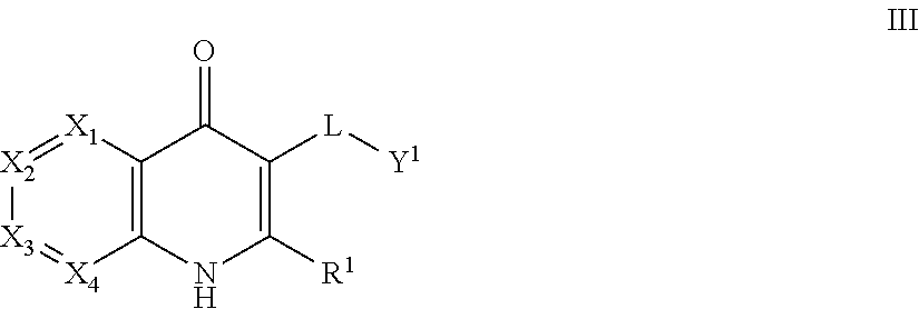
[X2]1=[X1]C2=C([X4]=[X3]1)NC([R1])=C([L][Y1])C2=O
